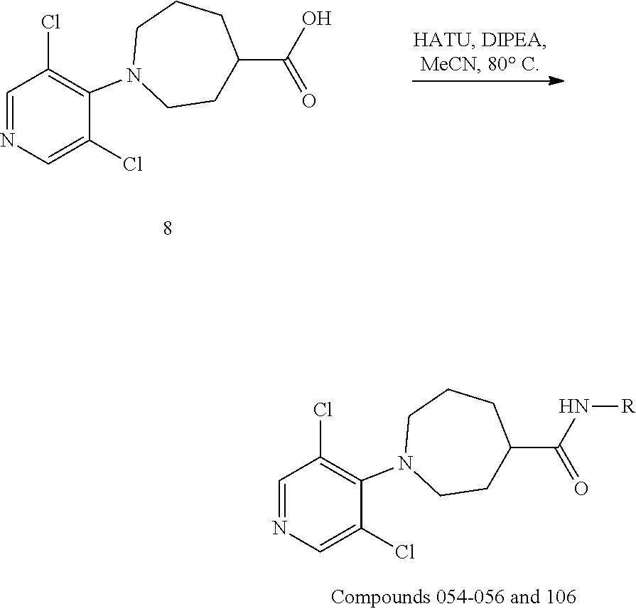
C(O)(=O)C1CCN(C2=C(Cl)C=NC=C2Cl)CCC1.C(N[R])(=O)C1CCN(C2=C(Cl)C=NC=C2Cl)CCC1
